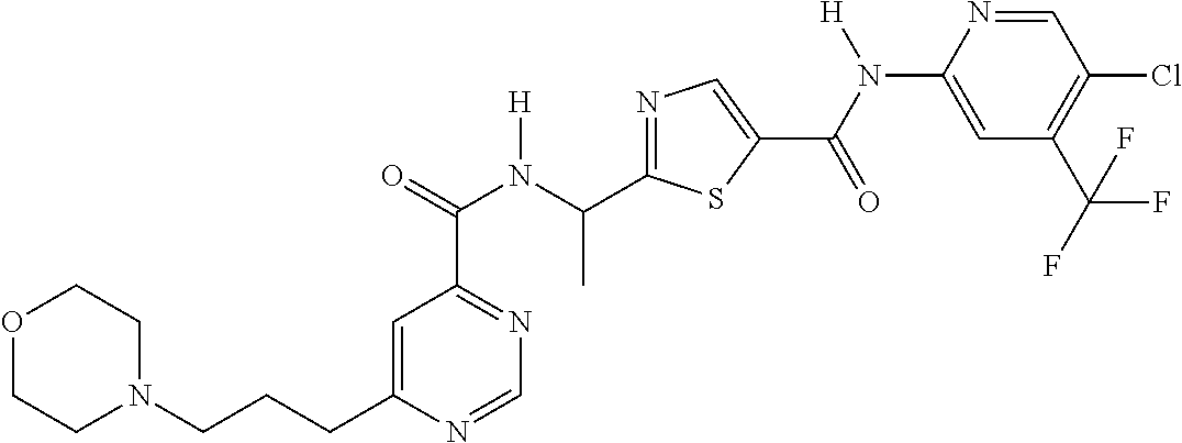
C(C1=CC(C(=O)N(C(C2=NC=C(C(N([H])C3=CC(C(F)(F)F)=C(Cl)C=N3)=O)S2)C)[H])=NC=N1)CCN1CCOCC1
